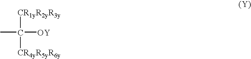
CC([OY])([CR1yR2yR3y])[CR4yR5yR6y]
